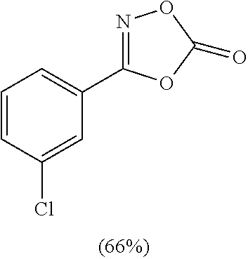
C1=CC(Cl)=CC(C2=NOC(=O)O2)=C1
